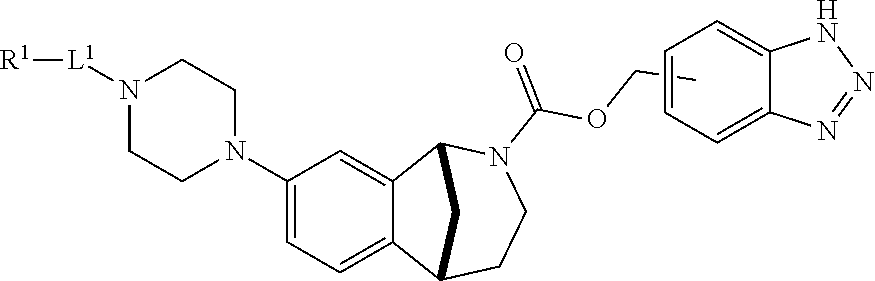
C1(N2CCN([L1][R1])CC2)=CC=C2C(=C1)C1N(C(=O)OCC)CCC2C1.C1=CC=C2C(=C1)NN=N2
